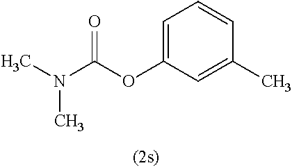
C1=C(OC(N(C)C)=O)C=C(C)C=C1
